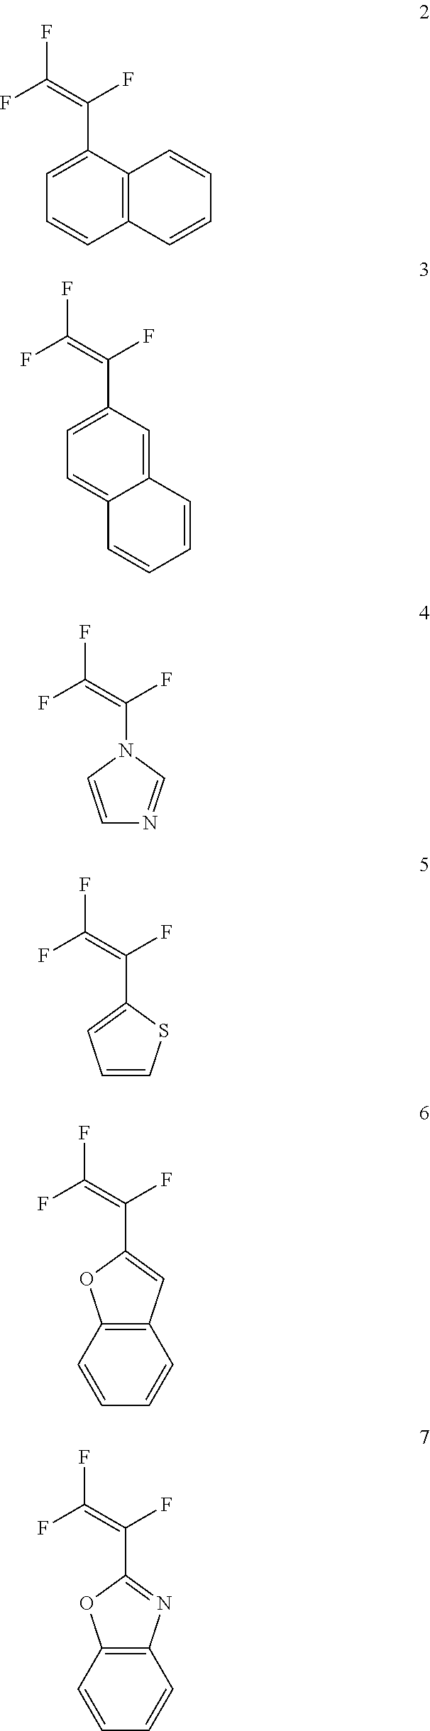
FC(F)=C(F)C1=CC=CC2=C1C=CC=C2.FC(F)=C(F)C1=CC=C2C(=C1)C=CC=C2.FC(F)=C(F)N1C=CN=C1.FC(F)=C(F)C1=CC=CS1.FC(F)=C(F)C1=CC2=C(O1)C=CC=C2.FC(F)=C(F)C1=NC2=C(O1)C=CC=C2
